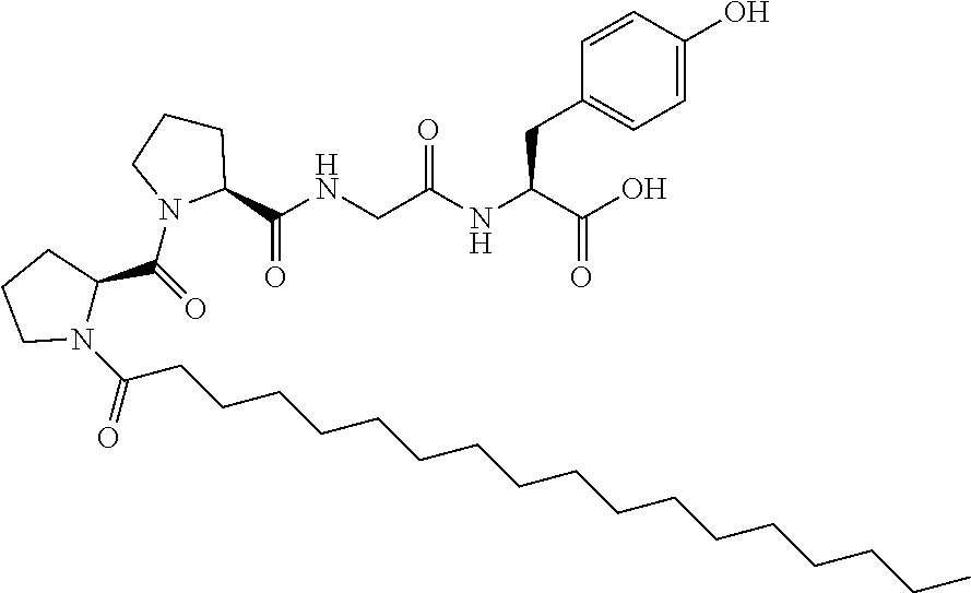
O=C(C1N(C(CCCCCCCCCCCCCCCCC)=O)CCC1)N1C(C(NCC(NC(C(O)=O)CC2=CC=C(O)C=C2)=O)=O)CCC1
